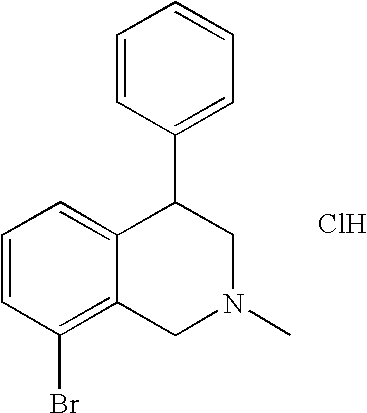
C1(Br)=C2C(=CC=C1)C(C1=CC=CC=C1)CN(C)C2.Cl
